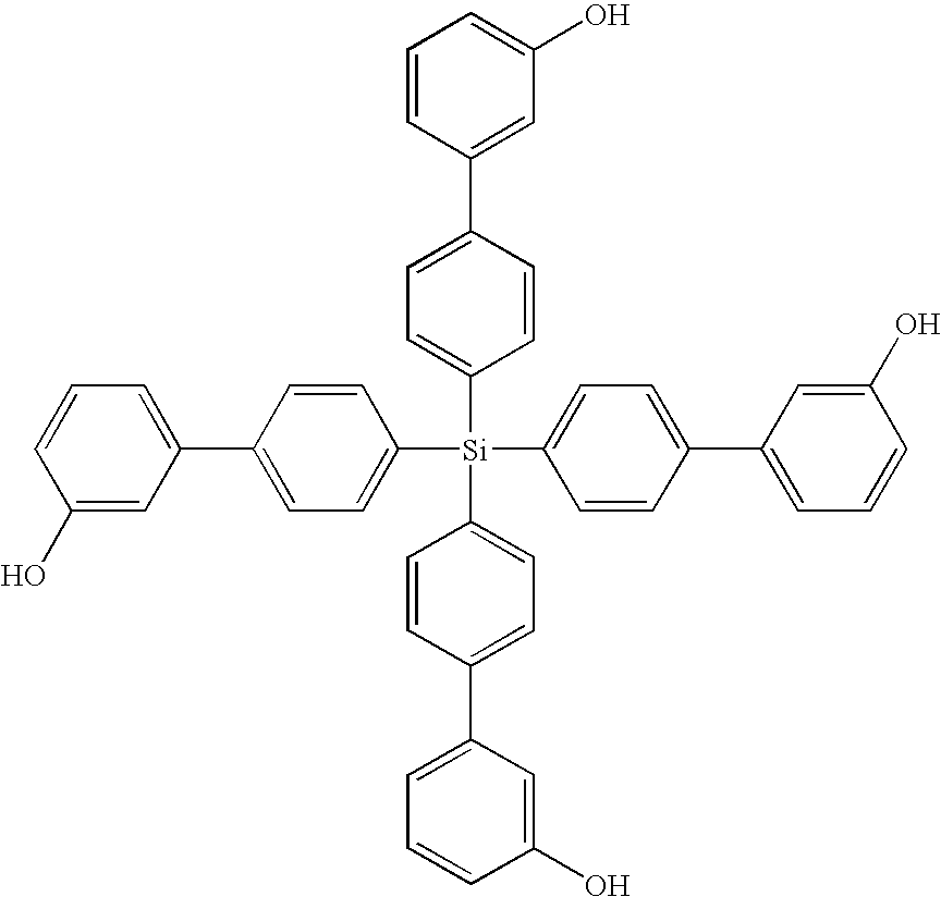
C1=CC([Si](C2=CC=C(C3=CC=CC(O)=C3)C=C2)(C2=CC=C(C3=CC=CC(O)=C3)C=C2)C2=CC=C(C3=CC=CC(O)=C3)C=C2)=CC=C1C1=CC(O)=CC=C1
